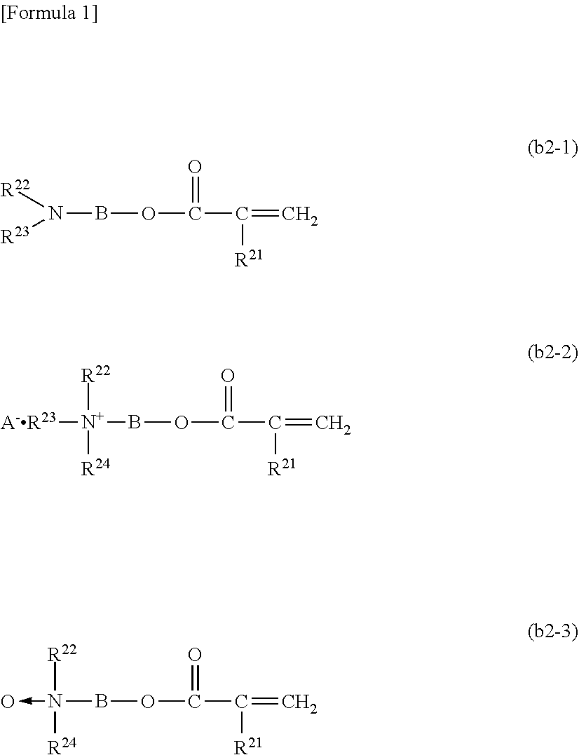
N(BOC(C(=C)[R21])=O)([R22])[R23].[A-R23][N+]([R22])([R24])BOC(C(=C)[R21])=O.N([R22])([R24])(BOC(C(=C)[R21])=O)->O
